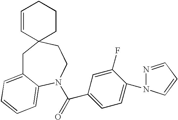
C1C2=CC=CC=C2N(C(=O)C2=CC=C(N3N=CC=C3)C(F)=C2)CCC12CCCC=C2
